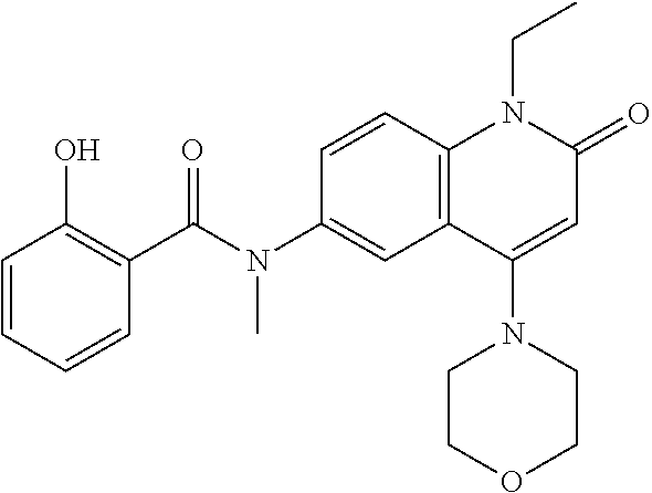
N(C1=CC2=C(C=C1)N(CC)C(=O)C=C2N1CCOCC1)(C(C1=C(O)C=CC=C1)=O)C
